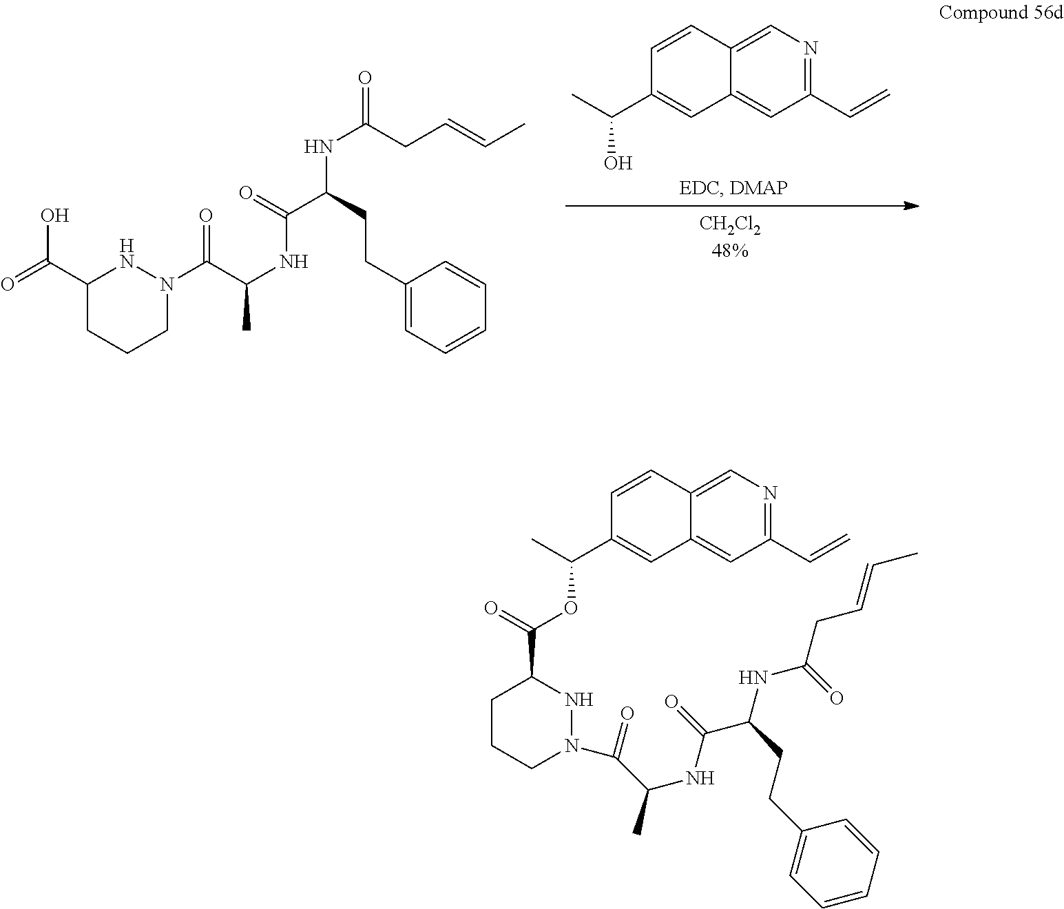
C1(C(=O)O)CCCN(C(C(NC(=O)C(CCC2=CC=CC=C2)NC(=O)CC=CC)C)=O)N1.C1=C2C(=CC(C=C)=N1)C=C(C(C)O)C=C2.C1=C2C(=CC(C=C)=N1)C=C(C(C)OC(=O)C1CCCN(C(C(NC(=O)C(NC(CC=CC)=O)CCC3=CC=CC=C3)C)=O)N1)C=C2
